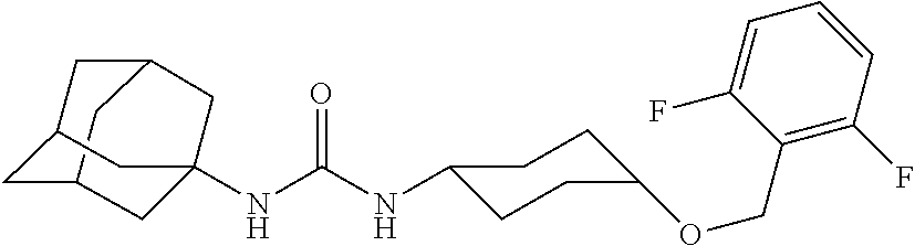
C12CC3CC(C1)CC(NC(NC1CCC(OCC4=C(F)C=CC=C4F)CC1)=O)(C3)C2
